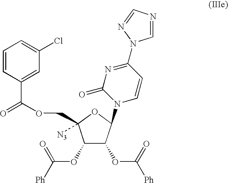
C1(OC([Ph])=O)C(OC([Ph])=O)C(N2C=CC(N3C=NC=N3)=NC2=O)OC1([N3])COC(=O)C1=CC(Cl)=CC=C1
